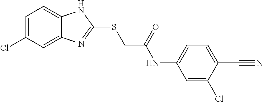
C12=CC(Cl)=CC=C1NC(SCC(NC1=CC=C(C#N)C(Cl)=C1)=O)=N2
